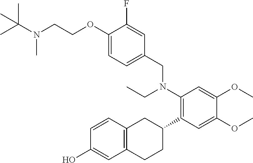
CC(N(CCOC1=CC=C(CN(C2=C(C3CC4=C(CC3)C=C(O)C=C4)C=C(OC)C(OC)=C2)CC)C=C1F)C)(C)C
